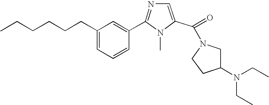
C(CCCCC1=CC=CC(C2=NC=C(C(N3CCC(N(CC)CC)C3)=O)N2C)=C1)C
